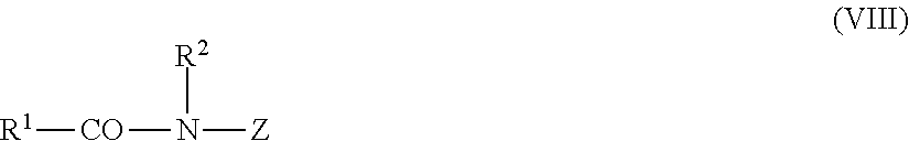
[R1][CO]N([Z])[R2]
